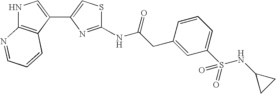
N1C2=C(C(C3=CSC(NC(CC4=CC(S(NC5CC5)(=O)=O)=CC=C4)=O)=N3)=C1)C=CC=N2
